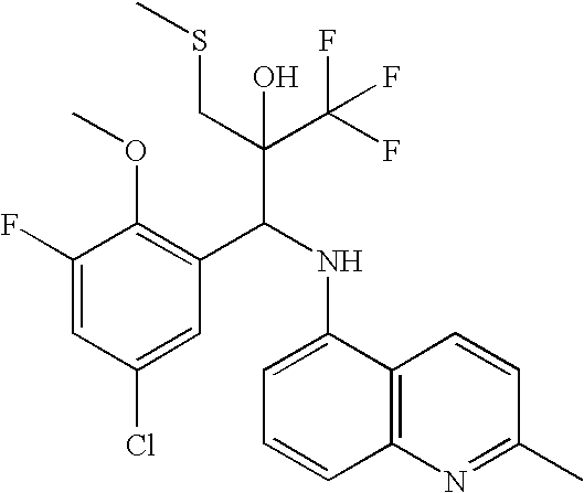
C1(F)=CC(Cl)=CC(C(NC2=CC=CC3=C2C=CC(C)=N3)C(C(F)(F)F)(CSC)O)=C1OC
